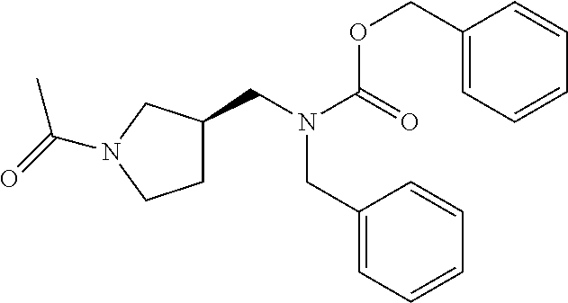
C1C(CN(C(=O)OCC2=CC=CC=C2)CC2=CC=CC=C2)CN(C(=O)C)C1
